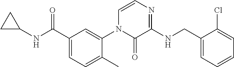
C1C(NC(C2=CC=C(C)C(N3C(=O)C(NCC4=CC=CC=C4Cl)=NC=C3)=C2)=O)C1
